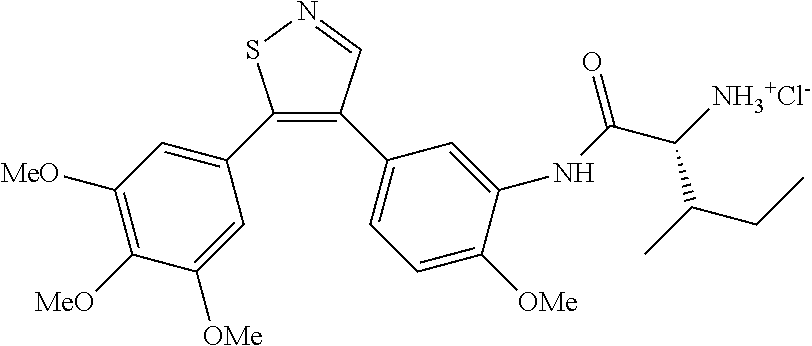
C1(C2=CC([MeO])=C([MeO])C([OMe])=C2)=C(C2=CC=C([OMe])C(NC(C([NH3+Cl-])C(C)CC)=O)=C2)C=NS1
